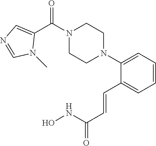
C1=CC=C(N2CCN(C(=O)C3=CN=CN3C)CC2)C(C=CC(=O)NO)=C1
